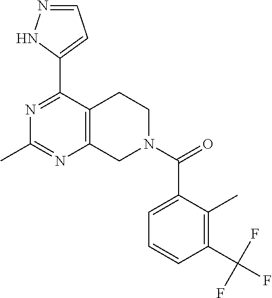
O=C(N1CC2=C(CC1)C(C1=CC=NN1)=NC(C)=N2)C1=CC=CC(C(F)(F)F)=C1C
